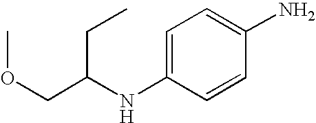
C1=C(NC(COC)CC)C=CC(N)=C1
